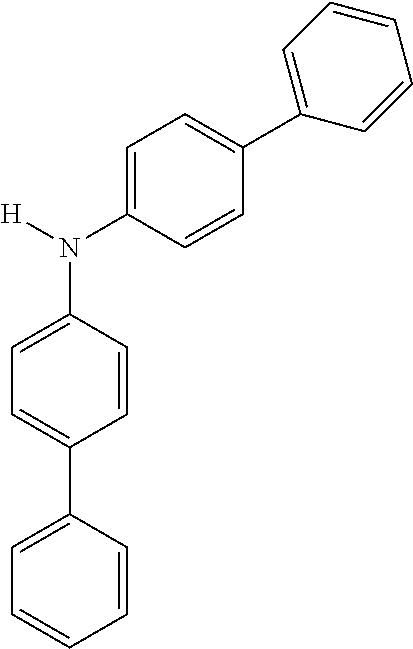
N(C1=CC=C(C2=CC=CC=C2)C=C1)([H])C1=CC=C(C2=CC=CC=C2)C=C1
